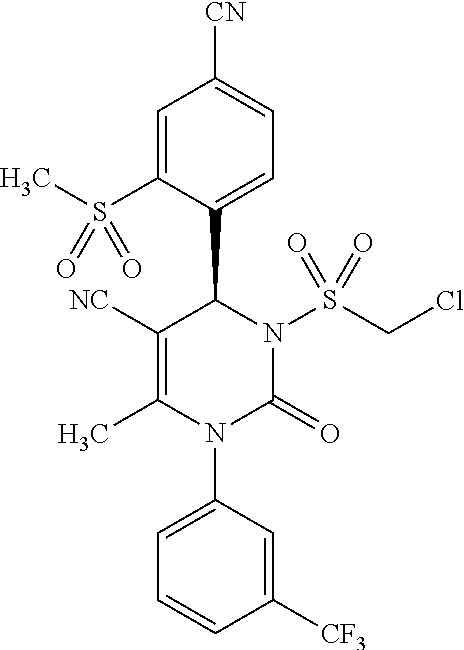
N1(C2=CC=CC([CF3])=C2)C(C)=C([NC])C(C2=CC=C([CN])C=C2S(C)(=O)=O)N(S(CCl)(=O)=O)C1=O
